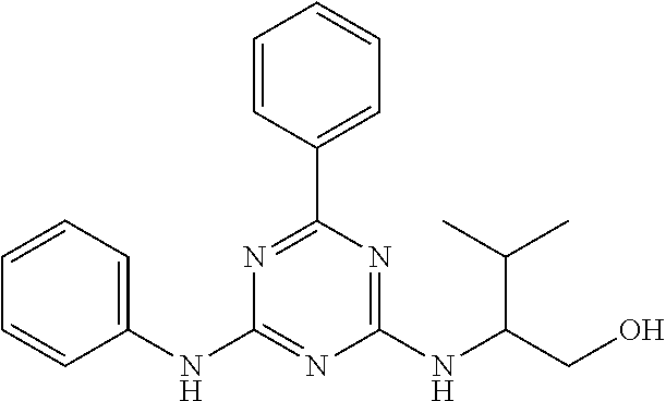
C1=CC=C(NC2=NC(NC(CO)C(C)C)=NC(C3=CC=CC=C3)=N2)C=C1
